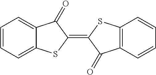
C1=CC=C2C(=C1)C(=O)C(=C1SC3=C(C=CC=C3)C1=O)S2
